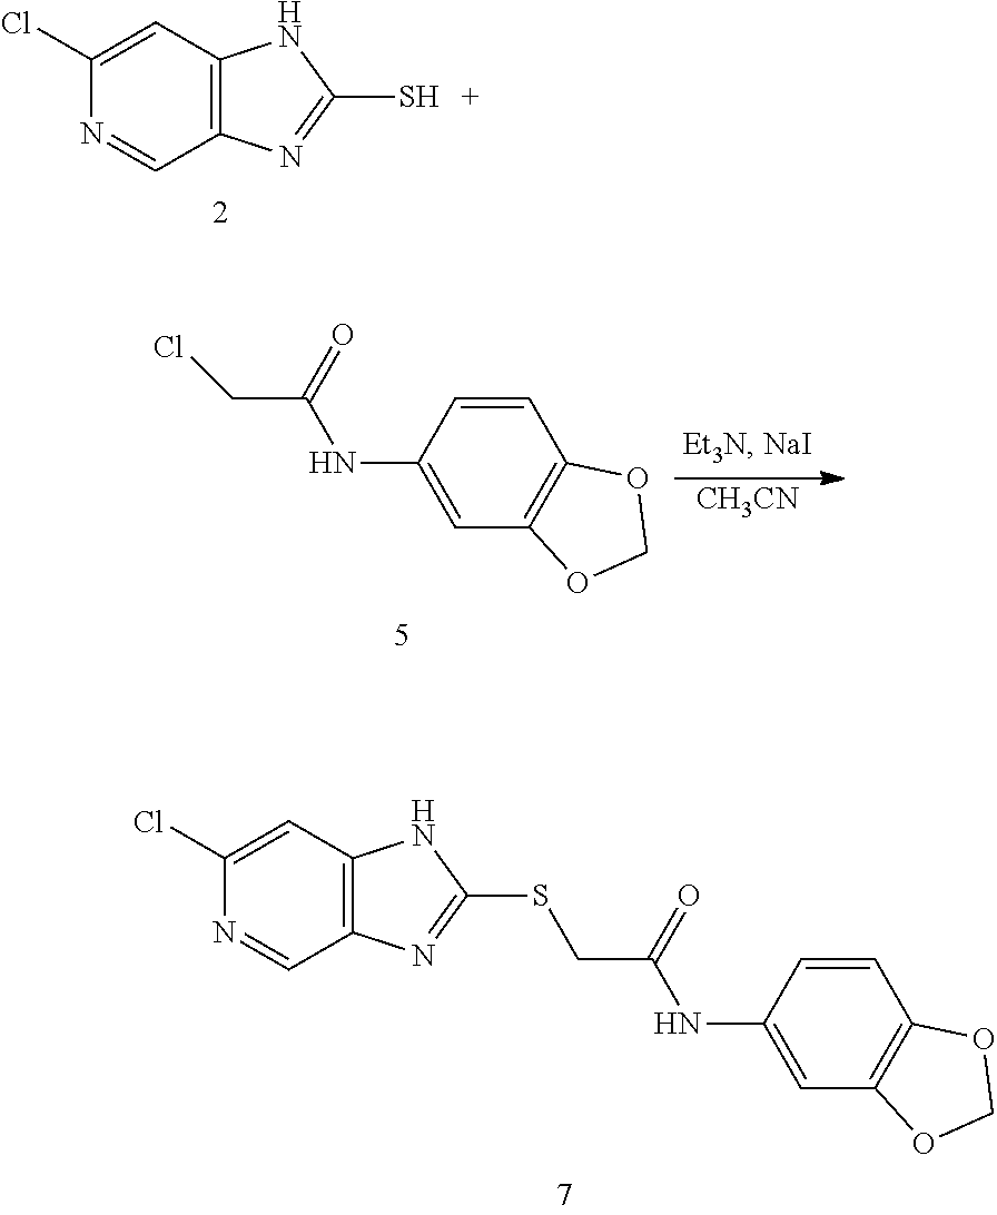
C1(S)=NC2=C(N1)C=C(Cl)N=C2.ClCC(=O)NC1=CC2=C(C=C1)OCO2.[CH3CN].C1(SCC(=O)NC2=CC3=C(C=C2)OCO3)=NC2=C(N1)C=C(Cl)N=C2
